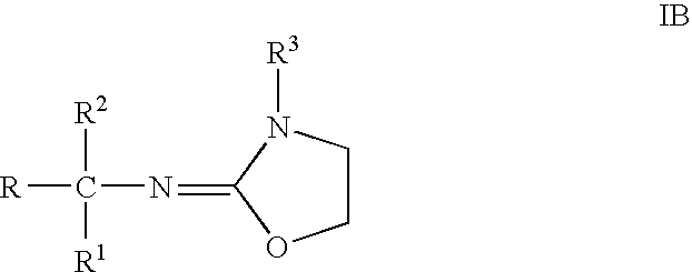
C1CN([R3])C(=NC([R2])([R])[R1])O1
